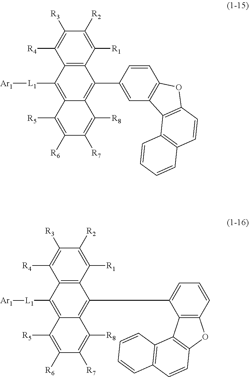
C1([R2])=C([R1])C2=C(C([R4])=C1[R3])C([L1][Ar1])=C1C(=C2C2=CC3=C(C=C2)OC2=C3C3=C(C=C2)C=CC=C3)C([R8])=C([R7])C([R6])=C1[R5].C1([R2])=C([R1])C2=C(C([R4])=C1[R3])C([L1][Ar1])=C1C(=C2C2=CC=CC3=C2C2=C(O3)C=CC3=C2C=CC=C3)C([R8])=C([R7])C([R6])=C1[R5]
